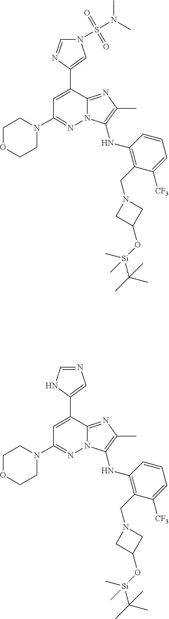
C1(C2=CC(N3CCOCC3)=NN3C2=NC(C)=C3NC2=C(CN3CC(O[Si](C(C)(C)C)(C)C)C3)C([CF3])=CC=C2)=CN(S(N(C)C)(=O)=O)C=N1.C1(C2=CC(N3CCOCC3)=NN3C2=NC(C)=C3NC2=C(CN3CC(O[Si](C(C)(C)C)(C)C)C3)C([CF3])=CC=C2)=CN=CN1
